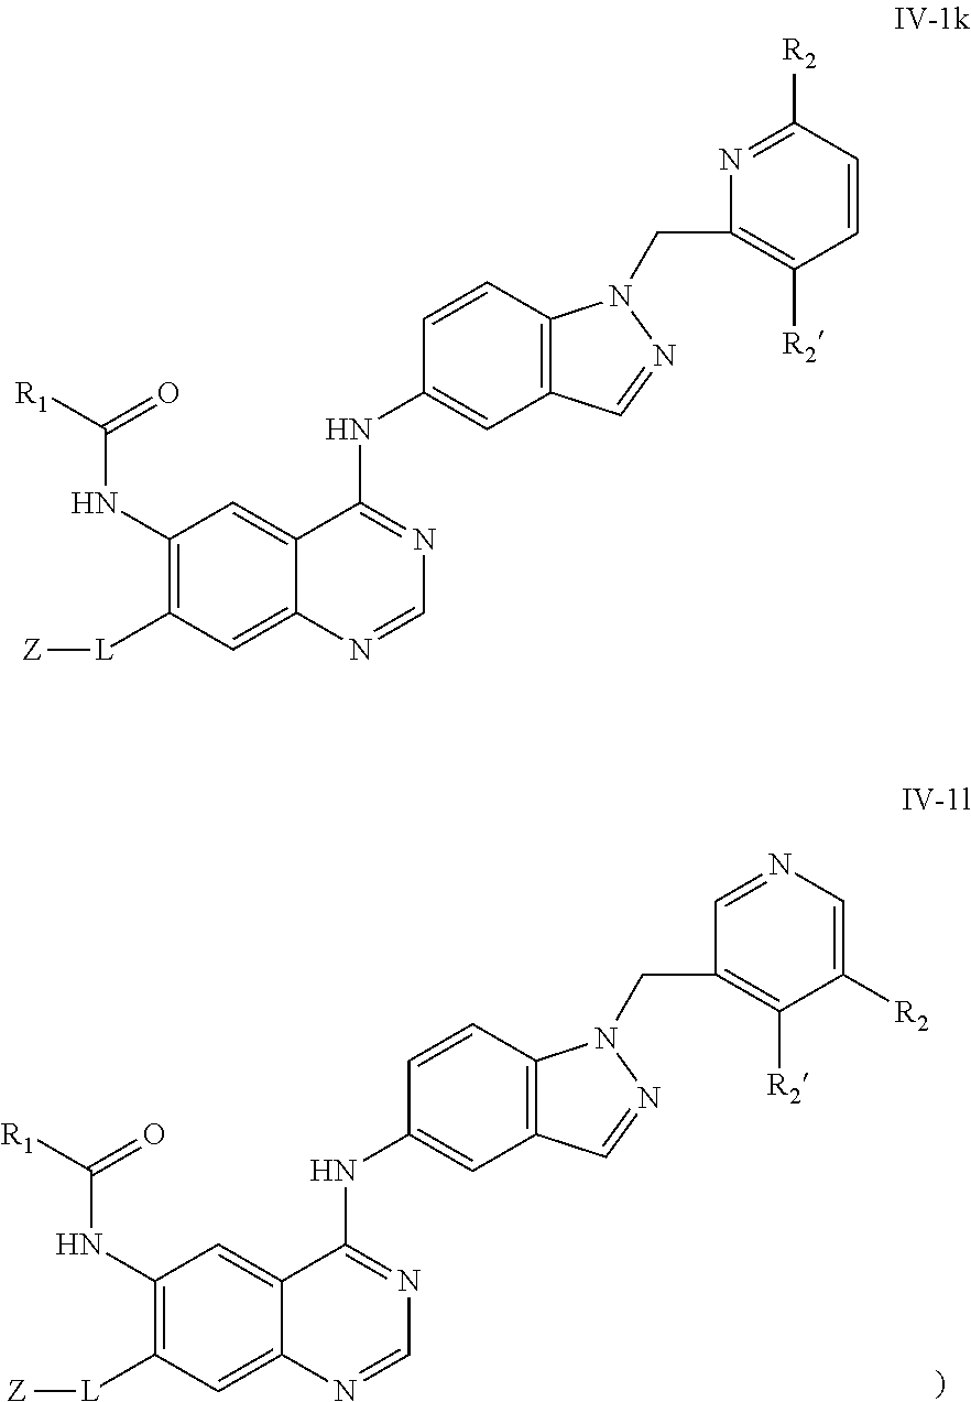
C12=C(C=CC(NC3=NC=NC4=CC([L][Z])=C(NC([R1])=O)C=C43)=C1)N(CC1=C([R2])C=CC([R2])=N1)N=C2.C12=C(C=CC(NC3=NC=NC4=CC([L][Z])=C(NC([R1])=O)C=C43)=C1)N(CC1=C([R2])C([R2])=CN=C1)N=C2
